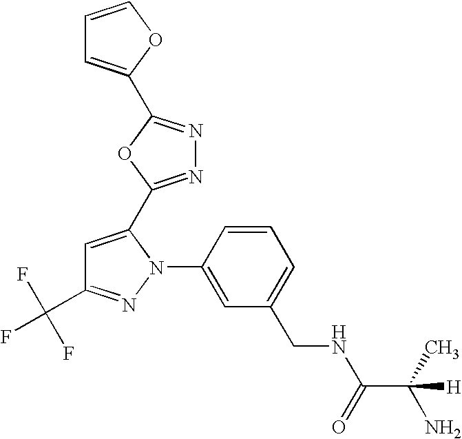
C1=CC(N2C(C3=NN=C(C4=CC=CO4)O3)=CC(C(F)(F)F)=N2)=CC(CNC(C(C)(N)[H])=O)=C1
